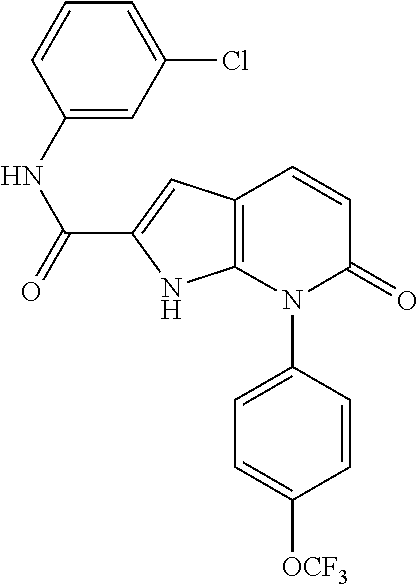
C1=CC(N2C(=O)C=CC3=C2NC(C(NC2=CC(Cl)=CC=C2)=O)=C3)=CC=C1[OCF3]
